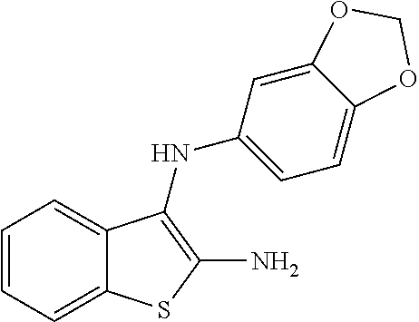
C1=CC=C2C(=C1)SC(N)=C2NC1=CC=C2C(=C1)OCO2
